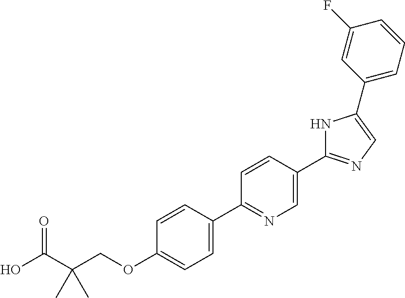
OC(C(COC1=CC=C(C2=NC=C(C3=NC=C(C4=CC=CC(F)=C4)N3)C=C2)C=C1)(C)C)=O
